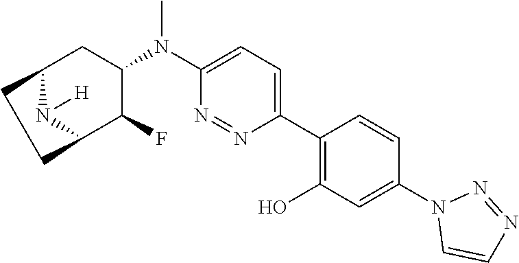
C12N([H])C(C(F)C(N(C3=CC=C(C4=C(O)C=C(N5C=CN=N5)C=C4)N=N3)C)C1)CC2
